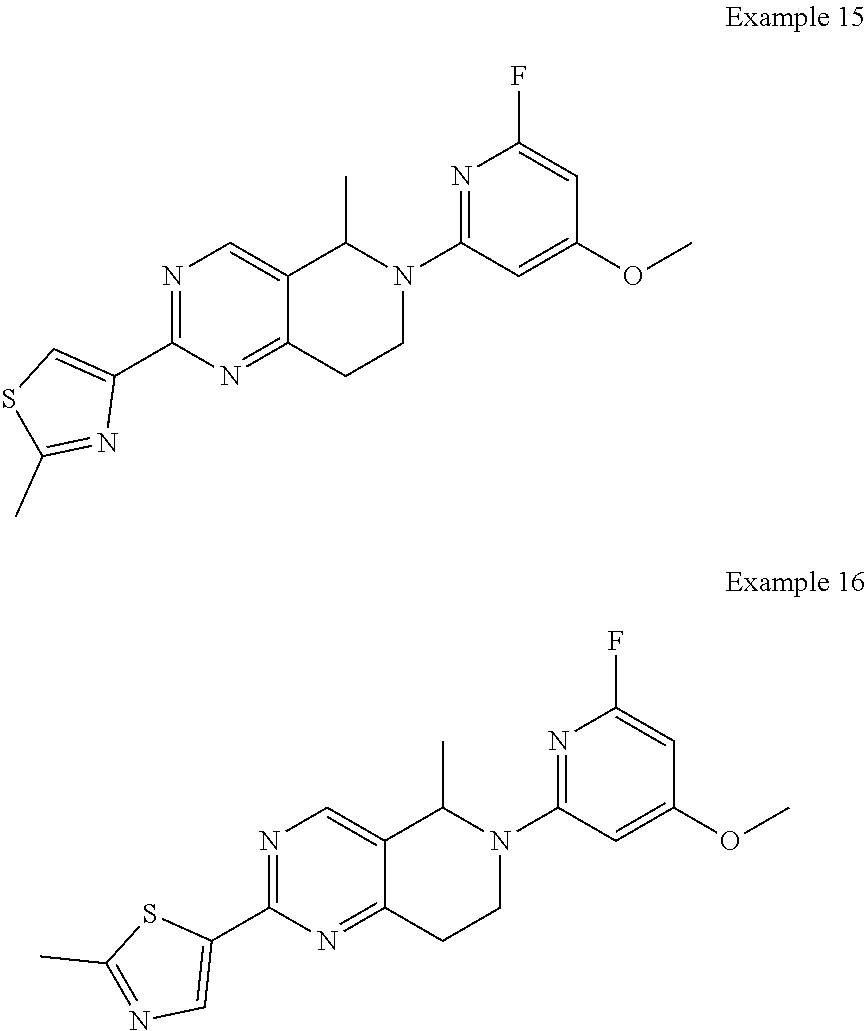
N1=C(N2C(C)C3=CN=C(C4=CN=C(C)S4)N=C3CC2)C=C(OC)C=C1F.N1=C(N2C(C)C3=CN=C(C4=CSC(C)=N4)N=C3CC2)C=C(OC)C=C1F
